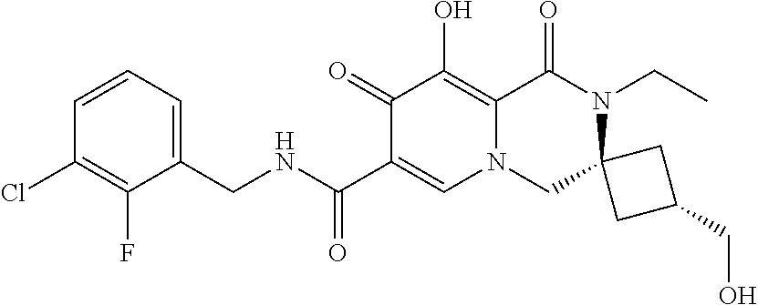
C1(F)=C(Cl)C=CC=C1CNC(C1=CN2CC3(N(CC)C(=O)C2=C(O)C1=O)CC(CO)C3)=O
